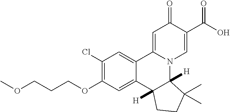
C1(Cl)=C(OCCCOC)C=C2C(=C1)C1=CC(=O)C(C(O)=O)=CN1C1([H])C2([H])CCC1(C)C
